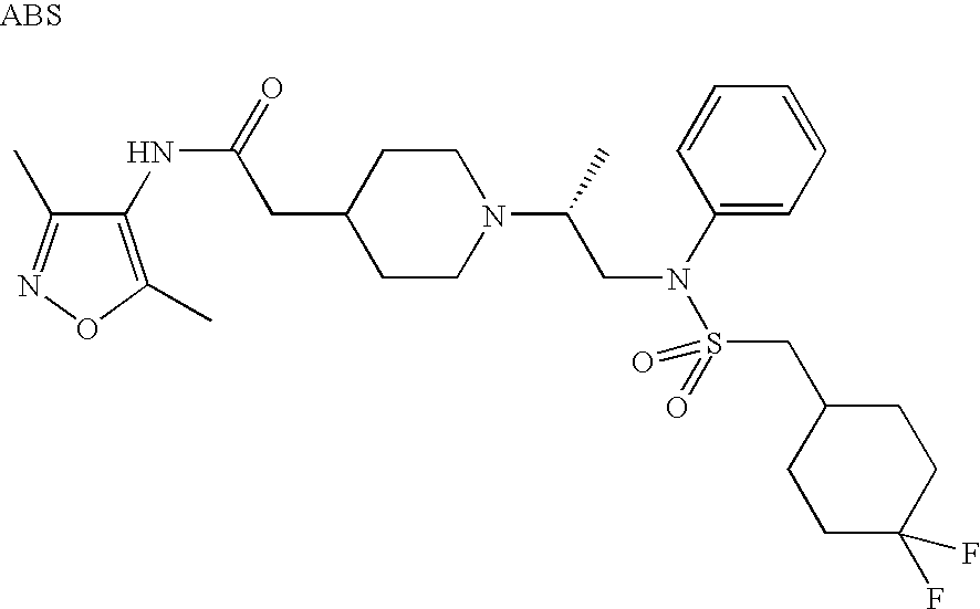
C1(NC(=O)CC2CCN(C(C)CN(S(=O)(CC3CCC(F)(F)CC3)=O)C3=CC=CC=C3)CC2)=C(C)ON=C1C
